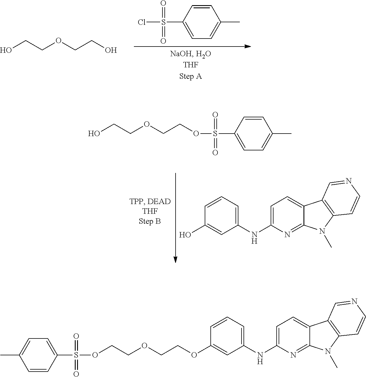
OCCOCCO.C1=CC(S(Cl)(=O)=O)=CC=C1C.C1=CC(S(=O)(=O)OCCOCCO)=CC=C1C.C1=CC(O)=CC(NC2=CC=C3C(=N2)N(C)C2=C3C=NC=C2)=C1.C1=CC(S(=O)(=O)OCCOCCOC2=CC(NC3=CC=C4C(=N3)N(C)C3=C4C=NC=C3)=CC=C2)=CC=C1C
